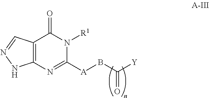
C12=C(C(=O)N([R1])C([A]BC([Y])=O)=N1)C=NN2
